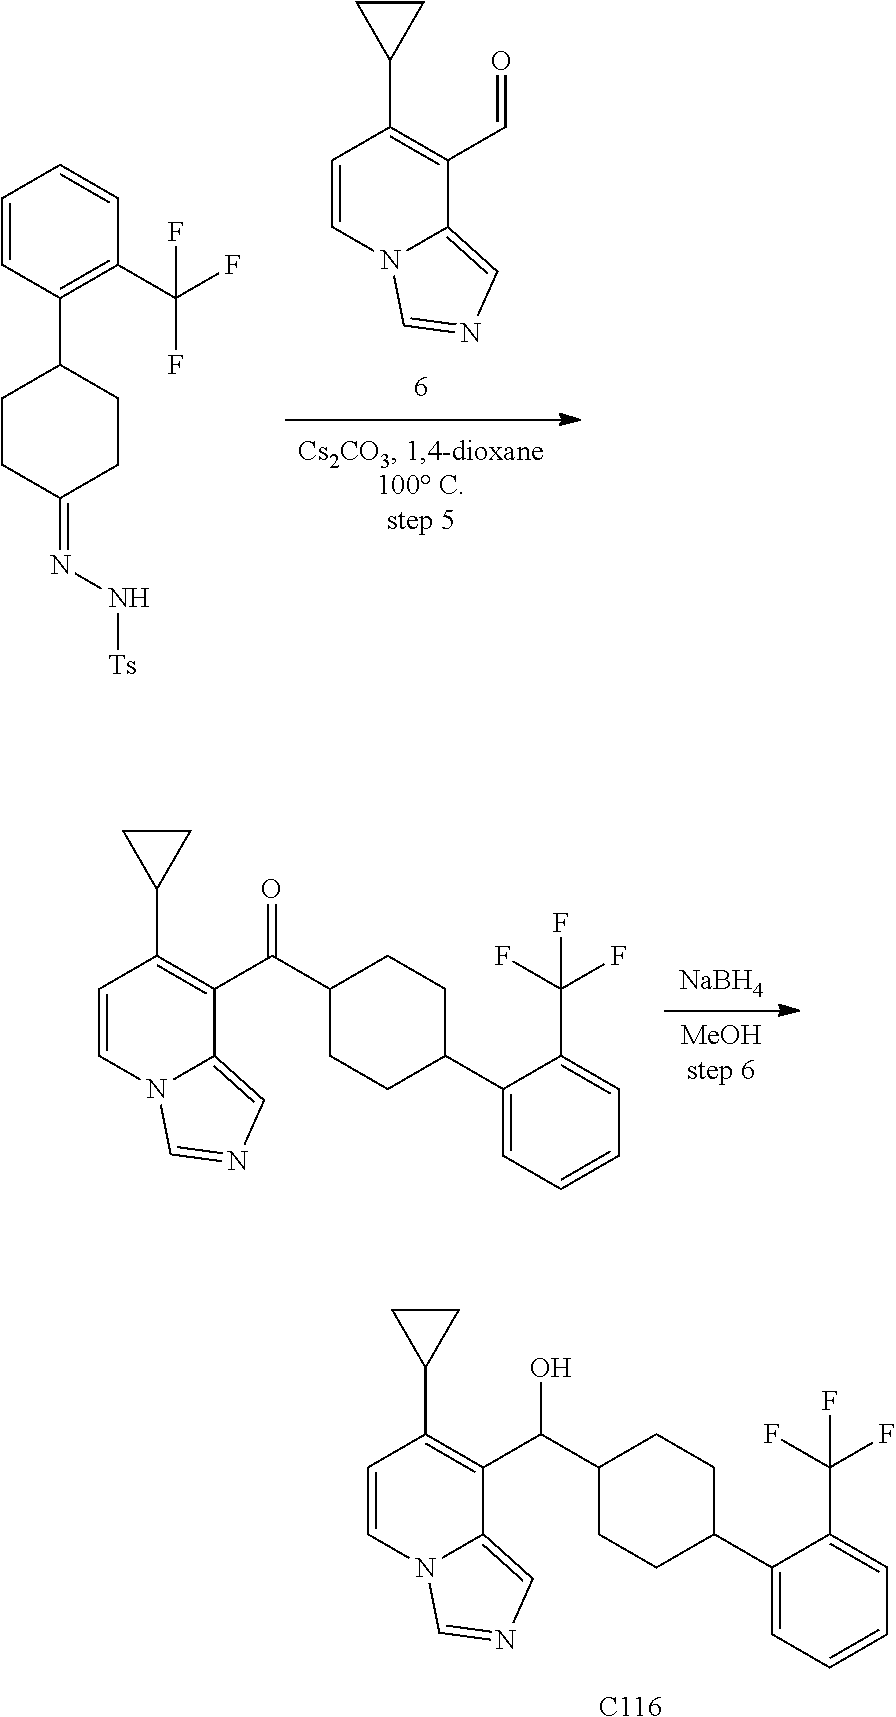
C1=CN2C(=CN=C2)C(C=O)=C1C1CC1.C1(=NN[Ts])CCC(C2=C(C(F)(F)F)C=CC=C2)CC1.[C116].C1=CN2C(=CN=C2)C(C(O)C2CCC(C3=CC=CC=C3C(F)(F)F)CC2)=C1C1CC1.[NaBH4].[MeOHstep 6].C1=CN2C(=CN=C2)C(C(=O)C2CCC(C3=CC=CC=C3C(F)(F)F)CC2)=C1C1CC1
